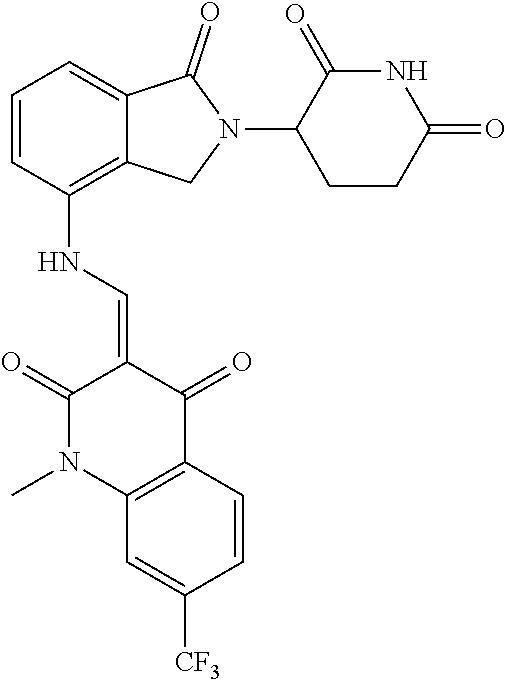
N(C1=C2C(=CC=C1)C(=O)N(C1CCC(=O)NC1=O)C2)C=C1C(=O)N(C)C2=C(C1=O)C=CC([CF3])=C2
